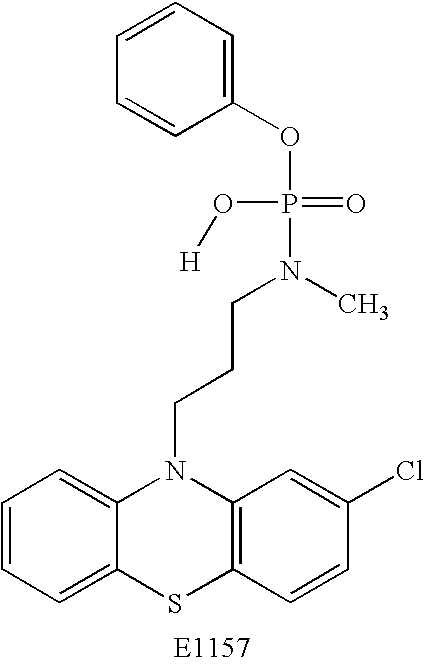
C1=CC=C2C(=C1)N(CCCN(P(O[H])(=O)OC1=CC=CC=C1)C)C1=C(S2)C=CC(Cl)=C1
